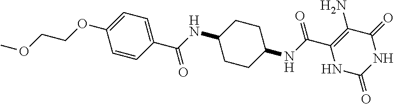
C(C1=C(N)C(=O)NC(=O)N1)(=O)NC1CCC(NC(=O)C2=CC=C(OCCOC)C=C2)CC1
